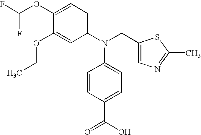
C1(OC(F)F)=CC=C(N(CC2=CN=C(C)S2)C2=CC=C(C(O)=O)C=C2)C=C1OCC
